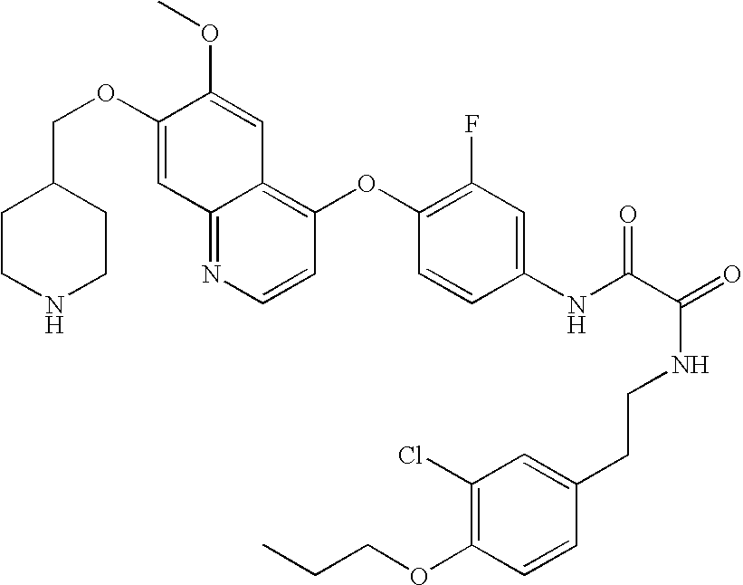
C(OC1=CC2=NC=CC(OC3=C(F)C=C(NC(C(=O)NCCC4=CC(Cl)=C(OCCC)C=C4)=O)C=C3)=C2C=C1OC)C1CCNCC1
